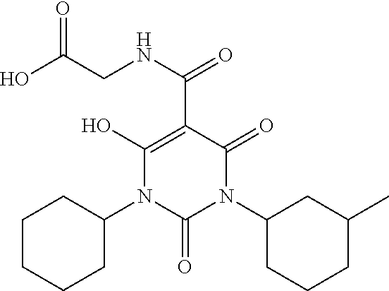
C1CCCC(N2C(=O)N(C3CC(C)CCC3)C(=O)C(C(NCC(O)=O)=O)=C2O)C1
